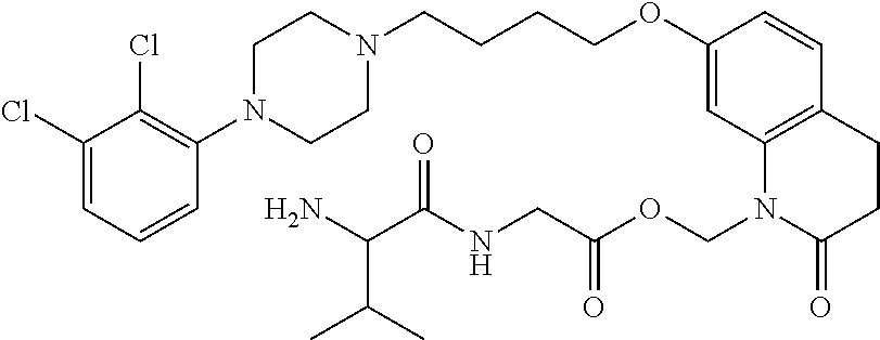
C1(Cl)=CC=CC(N2CCN(CCCCOC3=CC4=C(C=C3)CCC(=O)N4COC(=O)CNC(C(N)C(C)C)=O)CC2)=C1Cl
